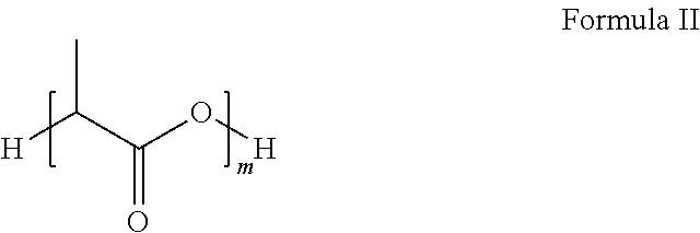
C(C(O[H])=O)([H])C
